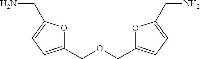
C1(COCC2=CC=C(CN)O2)=CC=C(CN)O1
